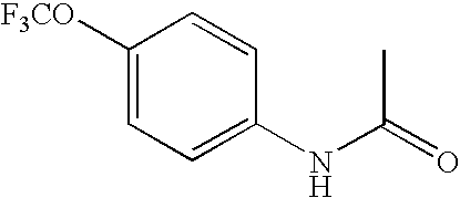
CC(=O)NC1=CC=C([F3CO])C=C1
